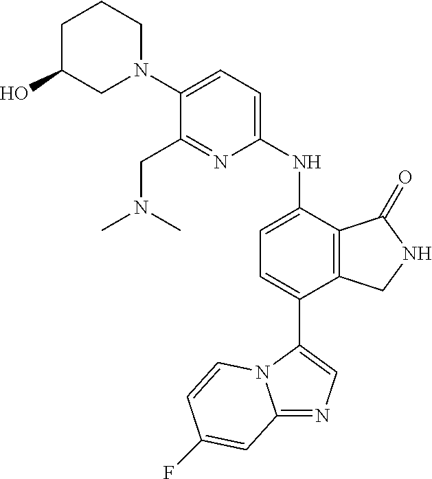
C1(N2CCCC(O)C2)=CC=C(NC2=CC=C(C3=CN=C4N3C=CC(F)=C4)C3=C2C(=O)NC3)N=C1CN(C)C
